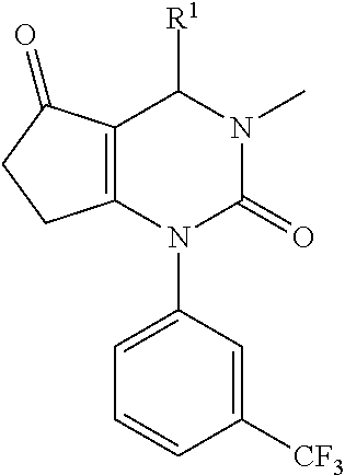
C12=C(N(C3=CC=CC([CF3])=C3)C(=O)N(C)C1[R1])CCC2=O
